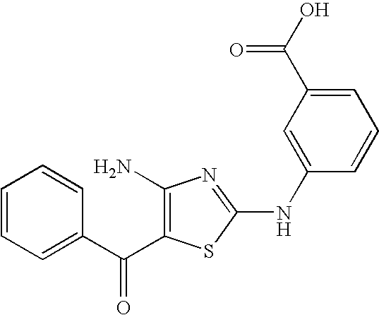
C1=CC=C(C(=O)C2=C(N)N=C(NC3=CC(C(O)=O)=CC=C3)S2)C=C1
